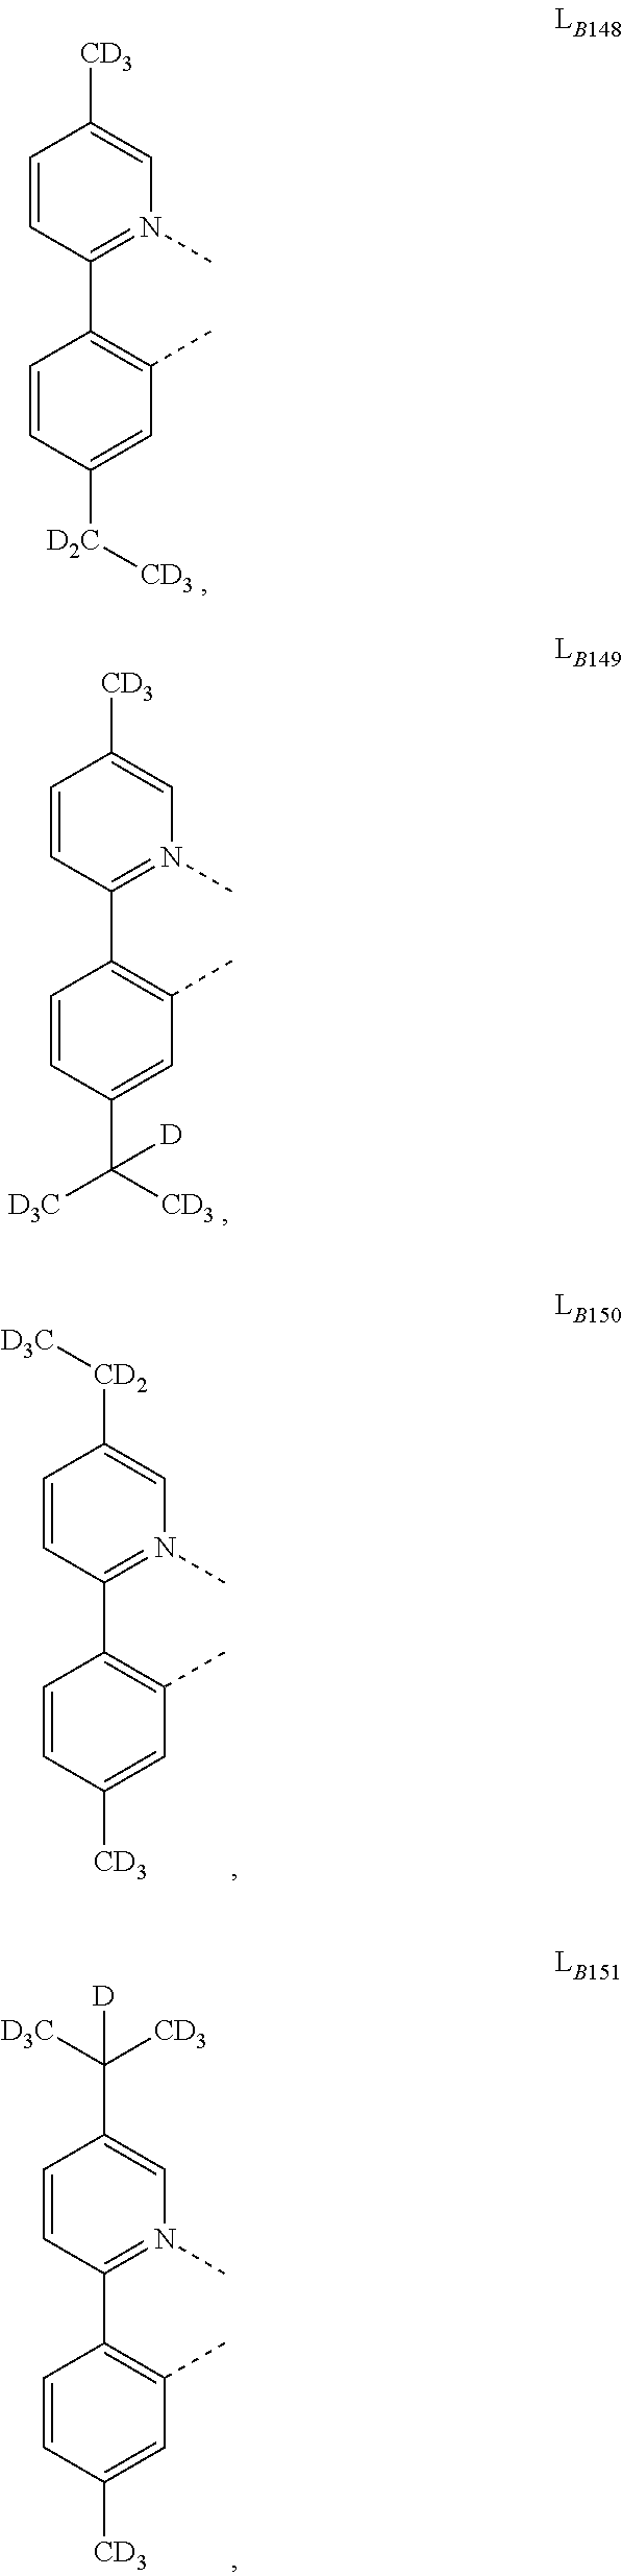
C1=CC(C2=C(C)C=C([D2C][CD3])C=C2)=N(C)C=C1[CD3].C1=CC(C2=C(C)C=C(C([CD3])([D])[D3C])C=C2)=N(C)C=C1[CD3].C1=CC(C2=C(C)C=C([CD3])C=C2)=N(C)C=C1[CD2][D3C].C1=CC(C2=C(C)C=C([CD3])C=C2)=N(C)C=C1C([D3C])([CD3])[D]
